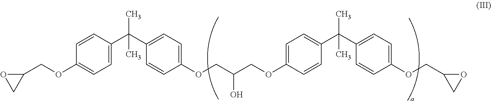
C1=C(C(C2=CC=C(OCC(COC3=CC=C(C(C)(C)C4=CC=C(OCC5OC5)C=C4)C=C3)O)C=C2)(C)C)C=CC(OCC2OC2)=C1
